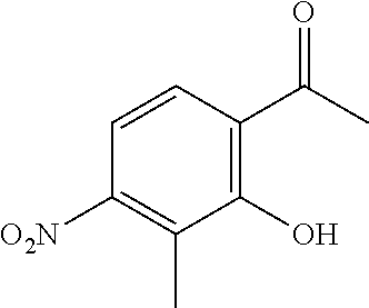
C1(O)=C(C(C)=O)C=CC([O2N])=C1C
